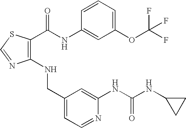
C1(NCC2=CC=NC(NC(NC3CC3)=O)=C2)=C(C(NC2=CC(OC(F)(F)F)=CC=C2)=O)SC=N1
